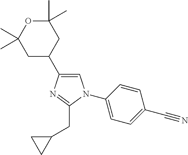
C1=C(C2CC(C)(C)OC(C)(C)C2)N=C(CC2CC2)N1C1=CC=C(C#N)C=C1
